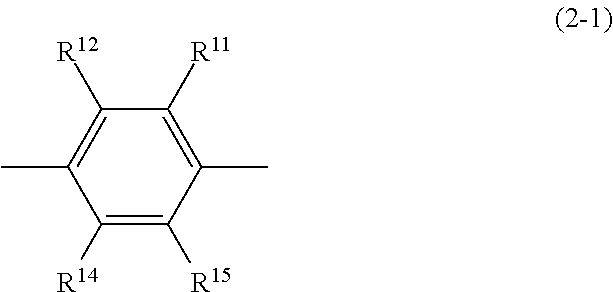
C1([R14])=C([R15])C(C)=C([R11])C([R12])=C1C
